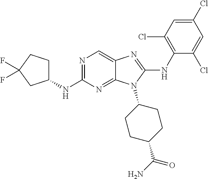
N1=C(NC2CCC(F)(F)C2)N=C2C(=C1)N=C(NC1=C(Cl)C=C(Cl)C=C1Cl)N2C1CCC(C(N)=O)CC1
